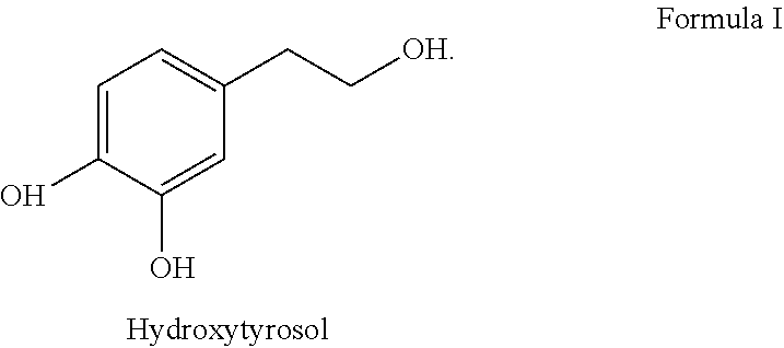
C1=C(O)C(O)=CC(CC[OH])=C1
